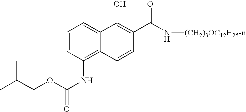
C1=CC(NC(=O)OCC(C)C)=C2C(=C1)C(O)=C(C(N[(CH2)3OC12H25-n])=O)C=C2
